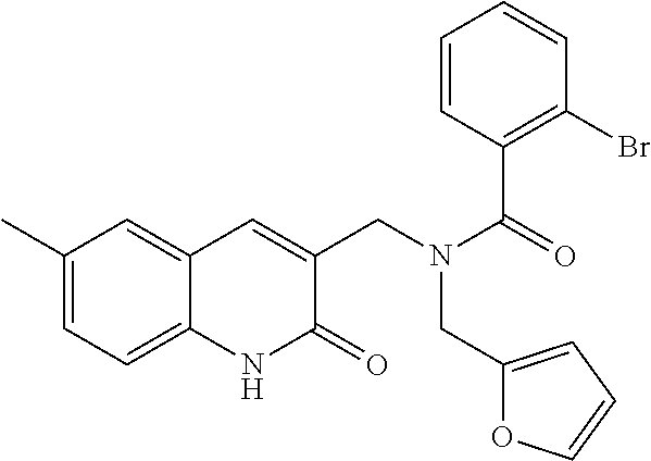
C1(C)=CC=C2C(=C1)C=C(CN(C(=O)C1=C(Br)C=CC=C1)CC1=CC=CO1)C(=O)N2
